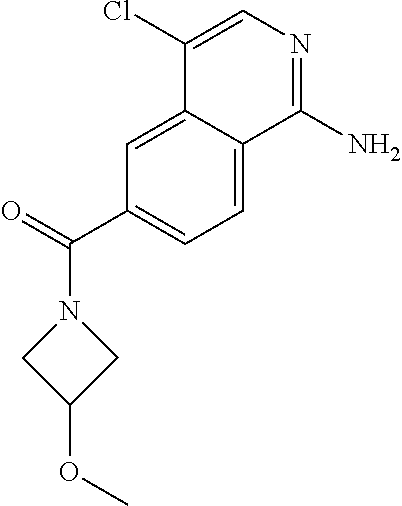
C1=C2C(=CC(C(=O)N3CC(OC)C3)=C1)C(Cl)=CN=C2N
